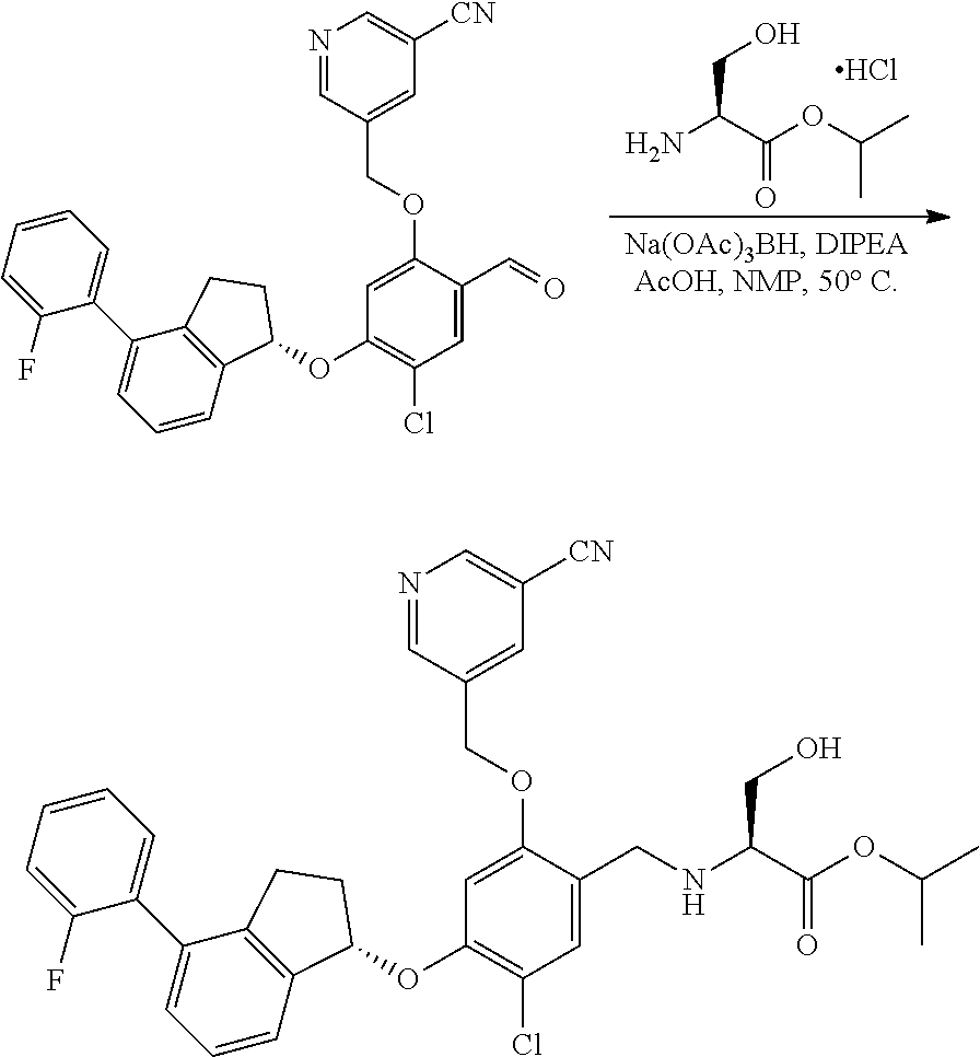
C1=C(C=O)C(OCC2=CC([CN])=CN=C2)=CC(OC2C3=C(C(C4=CC=CC=C4F)=CC=C3)CC2)=C1Cl.OCC(C(OC(C)C)=O)N.Cl.C1=C(CNC(CO)C(OC(C)C)=O)C(OCC2=CC([CN])=CN=C2)=CC(OC2C3=C(C(C4=CC=CC=C4F)=CC=C3)CC2)=C1Cl
